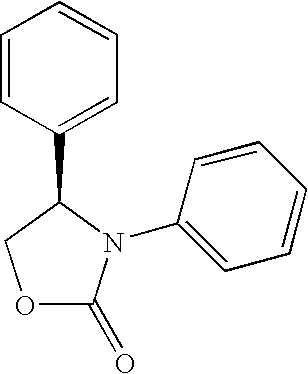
C1=CC(C2N(C3=CC=CC=C3)C(=O)OC2)=CC=C1
